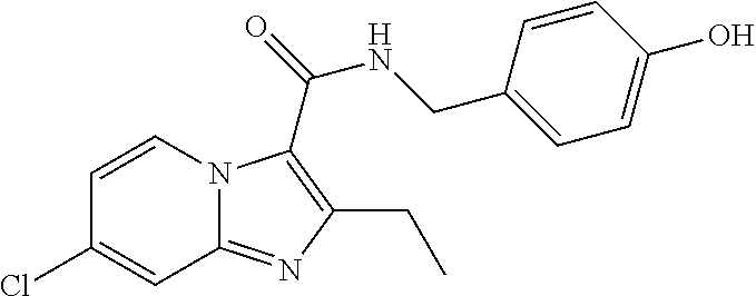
C1=CN2C(=NC(CC)=C2C(=O)NCC2=CC=C(O)C=C2)C=C1Cl
